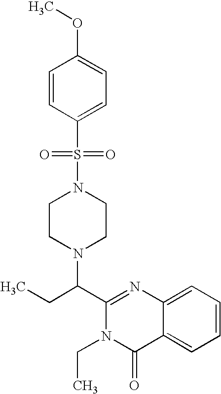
C1(C(CC)N2CCN(S(=O)(=O)C3=CC=C(OC)C=C3)CC2)=NC2=CC=CC=C2C(=O)N1CC
